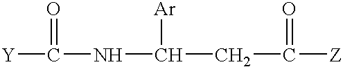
[Y]C(NC(CC([Z])=O)[Ar])=O
